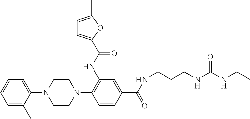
C1=C(C)C(N2CCN(C3=C(NC(=O)C4=CC=C(C)O4)C=C(C(=O)NCCCNC(=O)NCC)C=C3)CC2)=CC=C1
